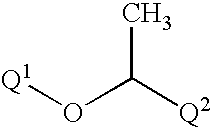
[Q1]OC([Q2])C
